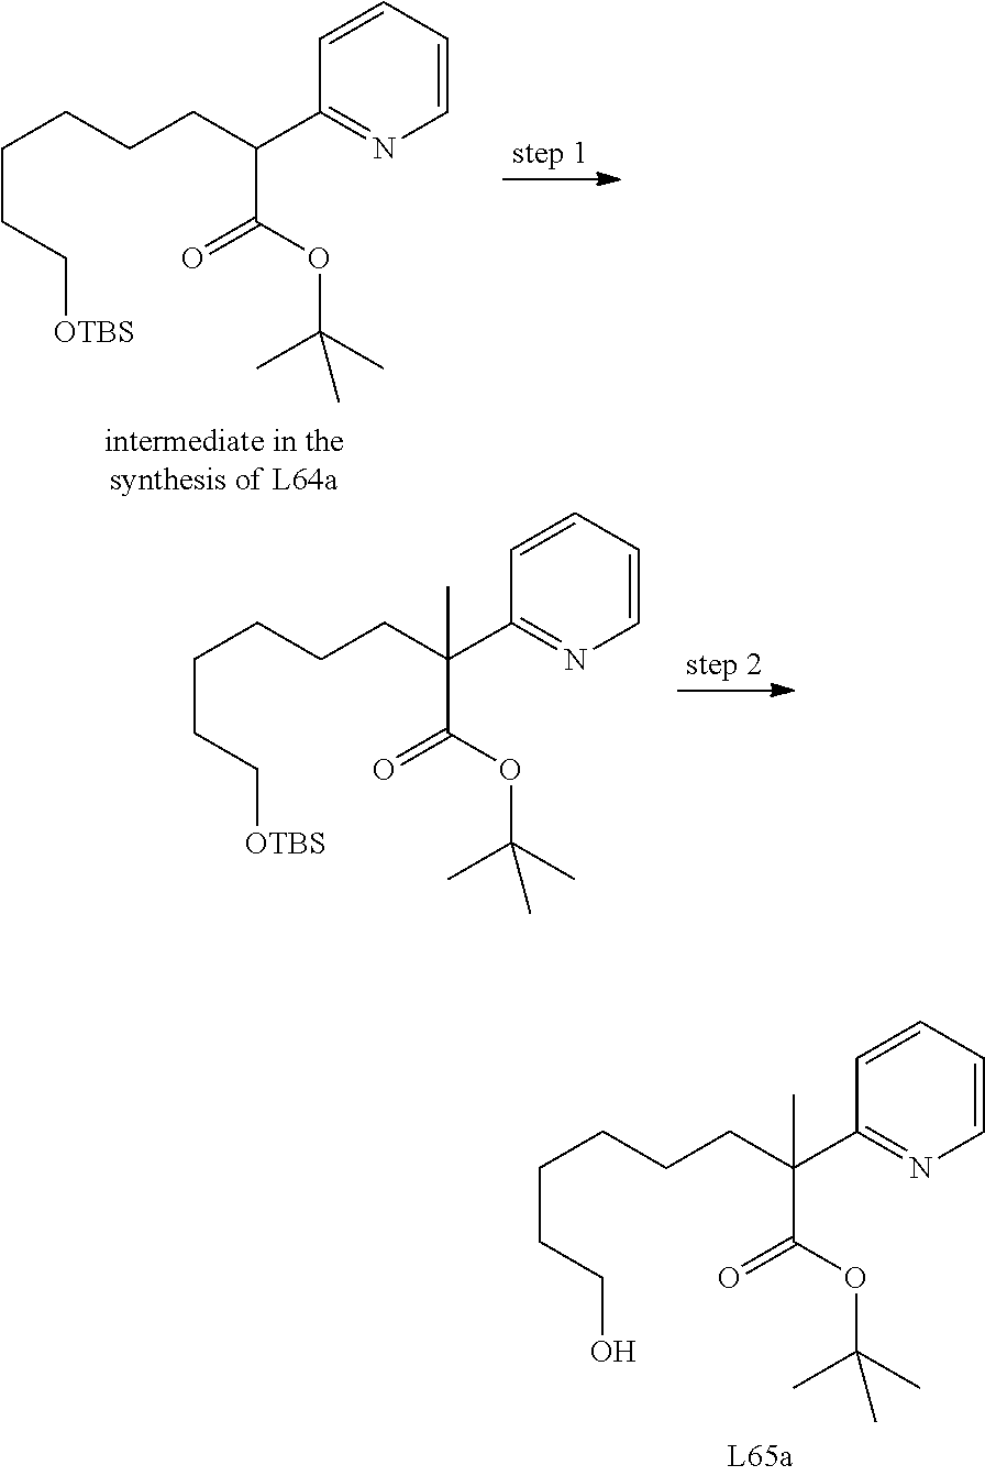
C1=CC(C(C(OC(C)(C)C)=O)(CCCCCC[OTBS])C)=NC=C1.C1=CC(C(C(OC(C)(C)C)=O)(CCCCCCO)C)=NC=C1.C1=CC(C(C(OC(C)(C)C)=O)CCCCCC[OTBS])=NC=C1
